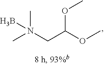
CN(CC(OC)OC)(C)B
